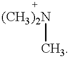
[(CH3)2N]C
